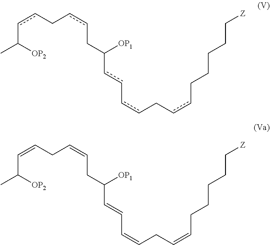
c(C([OP2])C)cCccCC(cc-ccCccCCCCC[Z])[OP1].C(C([OP2])C)=CCC=CCC(C=CC=CCC=CCCCCC[Z])[OP1]
